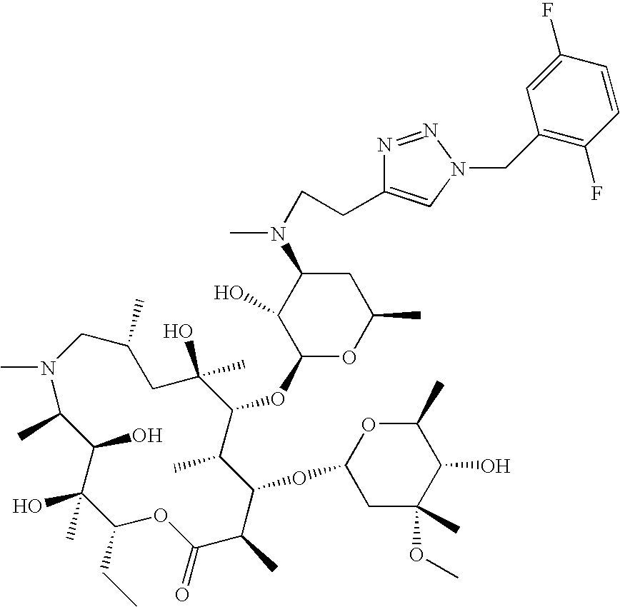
CN1C(C)C(O)C(O)(C)C(CC)OC(=O)C(C)C(OC2CC(C)(OC)C(O)C(C)O2)C(C)C(OC2OC(C)CC(N(CCC3=CN(CC4=C(F)C=CC(F)=C4)N=N3)C)C2O)C(C)(O)CC(C)C1
